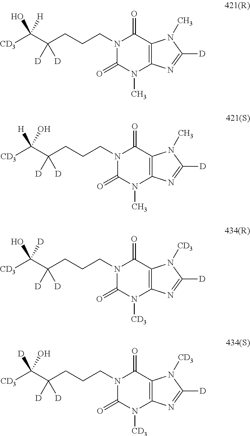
[CD3]C(C(CCCN1C(=O)N(C)C2=C(C1=O)N(C)C([D])=N2)([D])[D])([H])O.[CD3]C(C(CCCN1C(=O)N(C)C2=C(C1=O)N(C)C([D])=N2)([D])[D])(O)[H].[CD3]C(C(CCCN1C(=O)N([CD3])C2=C(C1=O)N([CD3])C([D])=N2)([D])[D])([D])O.[CD3]C(C(CCCN1C(=O)N([CD3])C2=C(C1=O)N([CD3])C([D])=N2)([D])[D])(O)[D]
